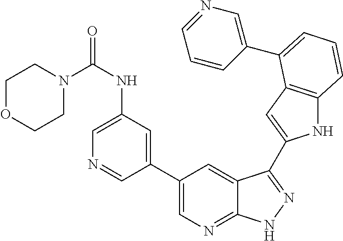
C1(C2=CN=C3C(=C2)C(C2=CC4=C(N2)C=CC=C4C2=CN=CC=C2)=NN3)=CC(NC(N2CCOCC2)=O)=CN=C1
